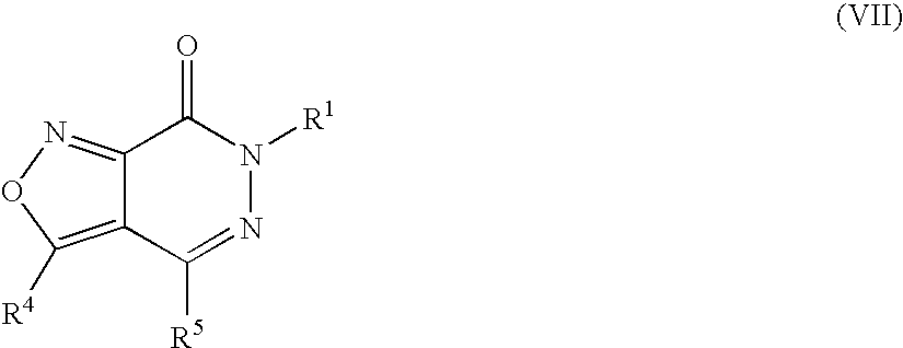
C12=NOC([R4])=C1C([R5])=NN([R1])C2=O
